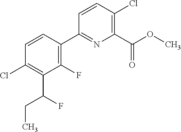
O(C)C(C1=C(Cl)C=CC(C2=C(F)C(C(CC)F)=C(Cl)C=C2)=N1)=O
